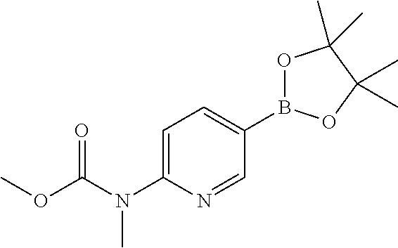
C1(B2OC(C)(C)C(C)(C)O2)=CC=C(N(C(OC)=O)C)N=C1
